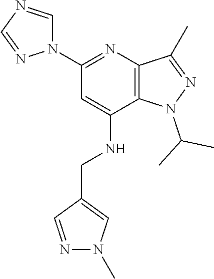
C12=C(N=C(N3C=NC=N3)C=C1NCC1=CN(C)N=C1)C(C)=NN2C(C)C
